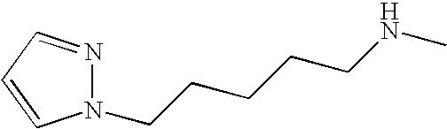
N1(CCCCCNC)N=CC=C1
